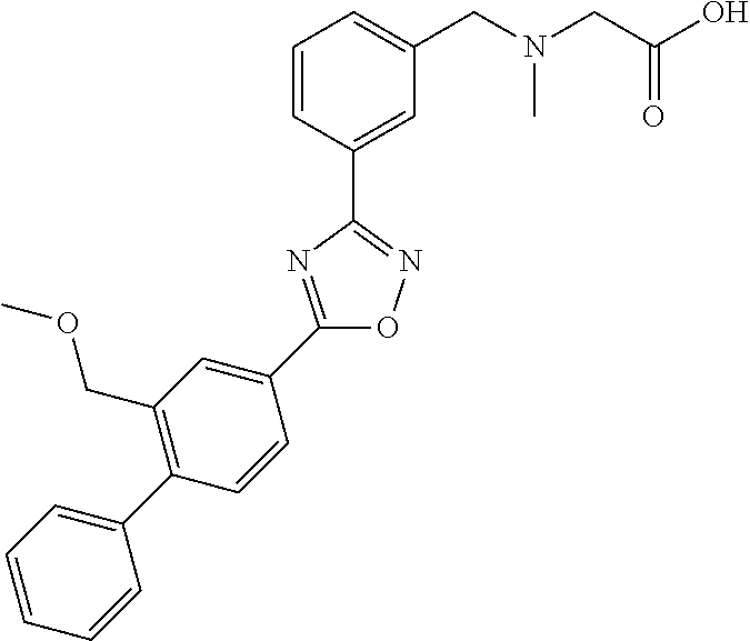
C1=CC(C2=NOC(C3=CC(COC)=C(C4=CC=CC=C4)C=C3)=N2)=CC(CN(CC(O)=O)C)=C1
